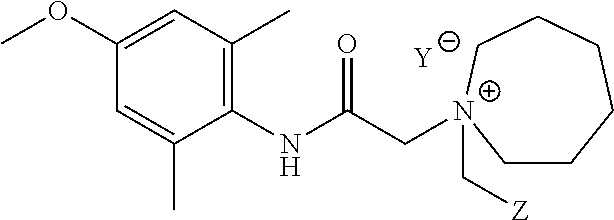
[Y].C1=C(C)C(NC(C[N+]2(C[Z])CCCCCC2)=O)=C(C)C=C1OC
